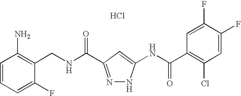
C(NC(=O)C1=NNC(NC(C2=C(Cl)C=C(F)C(F)=C2)=O)=C1)C1=C(N)C=CC=C1F.Cl
